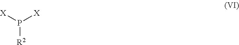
[X]P([X])[R2]
